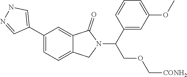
C1(C(N2C(=O)C3=CC(C4=CNN=C4)=CC=C3C2)COC[CONH2])=CC(OC)=CC=C1
